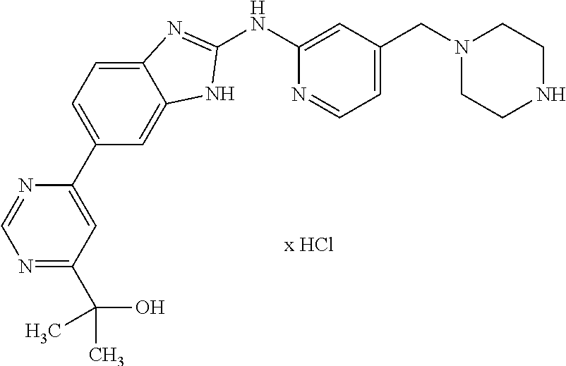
C1(NC2=CC(CN3CCNCC3)=CC=N2)=NC2=CC=C(C3=CC(C(O)(C)C)=NC=N3)C=C2N1
